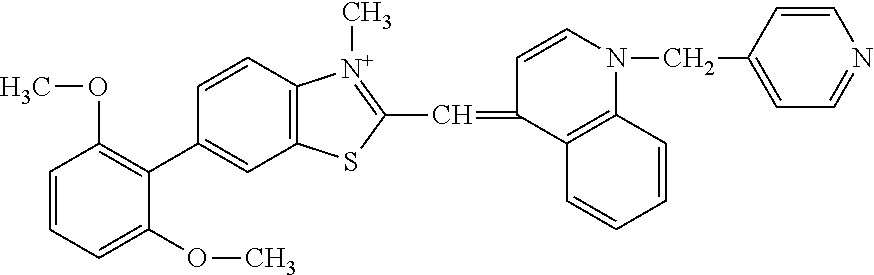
C1=CC=C(OC)C(C2=CC3=C(C=C2)[N+](C)=C(C=C2C4=C(N(CC5=CC=NC=C5)C=C2)C=CC=C4)S3)=C1OC
